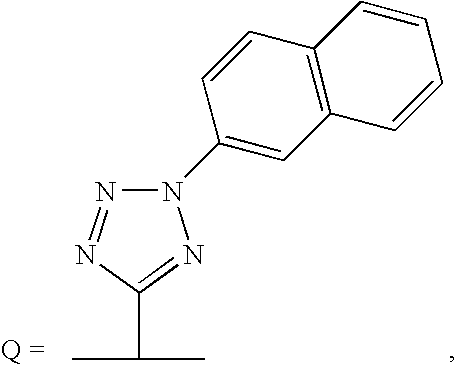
N1=NC(C(C)C)=NN1C1=CC2=C(C=C1)C=CC=C2
